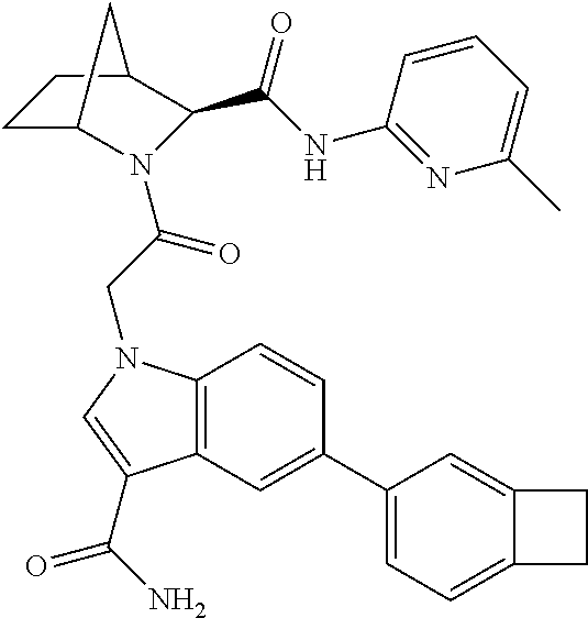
C1(NC(=O)C2N(C(CN3C4=C(C(C(N)=O)=C3)C=C(C3=CC=C5C(=C3)CC5)C=C4)=O)C3CCC2C3)=NC(C)=CC=C1
